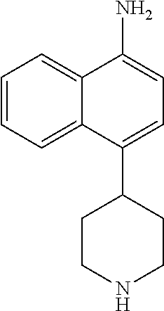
C1=C(C2CCNCC2)C2=CC=CC=C2C(N)=C1
